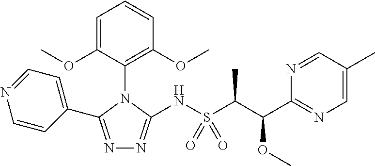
N1=C(C2=CC=NC=C2)N(C2=C(OC)C=CC=C2OC)C(NS(C(C)C(OC)C2=NC=C(C)C=N2)(=O)=O)=N1
